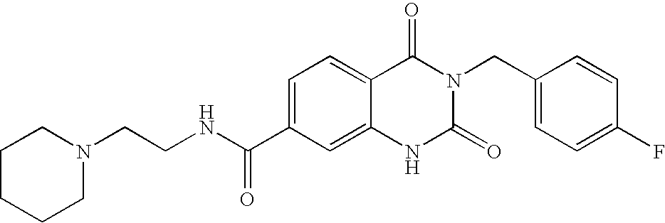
N1(CCNC(C2=CC=C3C(=C2)NC(=O)N(CC2=CC=C(F)C=C2)C3=O)=O)CCCCC1
